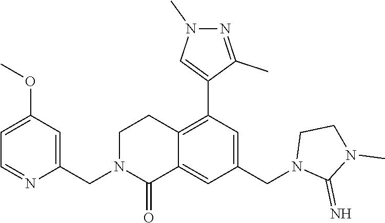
C1CN(CC2=CC(C3=CN(C)N=C3C)=C3C(=C2)C(=O)N(CC2=CC(OC)=CC=N2)CC3)C(=N)N1C
